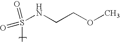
S(C)(=O)(NCCOC)=O
